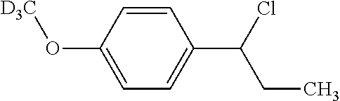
O(C1=CC=C(C(Cl)CC)C=C1)[D3C]
